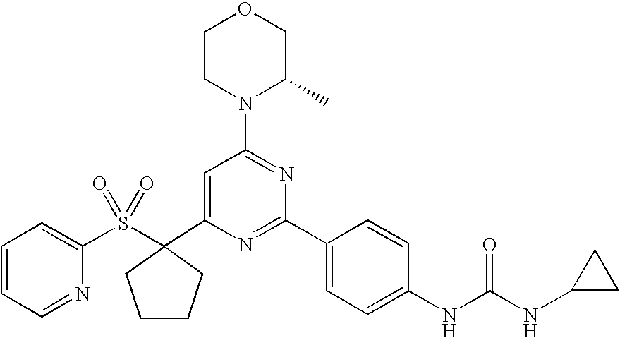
C1(C2(S(C3=CC=CC=N3)(=O)=O)CCCC2)=CC(N2C(C)COCC2)=NC(C2=CC=C(NC(=O)NC3CC3)C=C2)=N1
